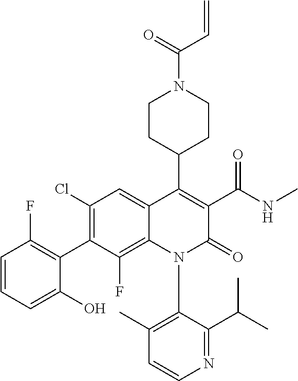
C1=CC=C(O)C(C2=C(Cl)C=C3C(=C2F)N(C2=C(C)C=CN=C2C(C)C)C(=O)C(C(NC)=O)=C3C2CCN(C(=O)C=C)CC2)=C1F
